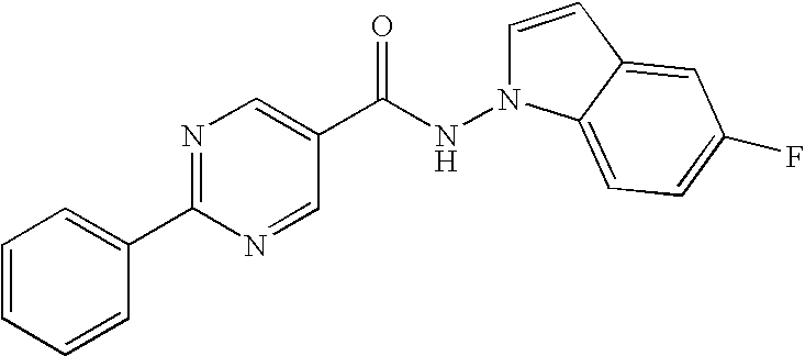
C1=CC=CC(C2=NC=C(C(NN3C=CC4=CC(F)=CC=C34)=O)C=N2)=C1
